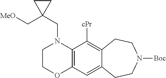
C12=C(C([cPr])=C3C(=C1)CCN([Boc])CC3)N(CC1(C[MeO])CC1)CCO2
